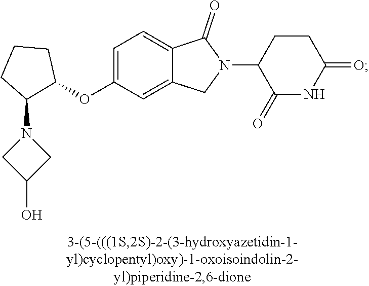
C1=C(OC2CCCC2N2CC(O)C2)C=C2C(=C1)C(=O)N(C1C(=O)NC(=O)CC1)C2
